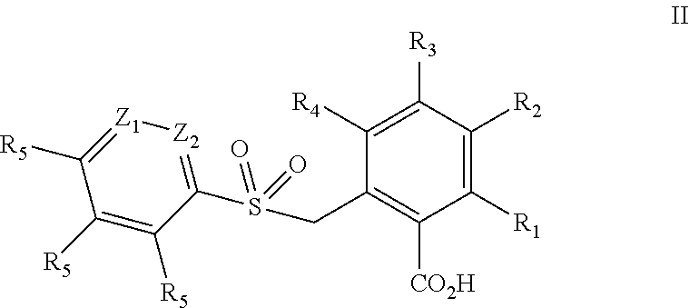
C1([CO2H])=C(CS(=O)(=O)C2=[Z2][Z1]=C([R5])C([R5])=C2[R5])C([R4])=C([R3])C([R2])=C1[R1]
